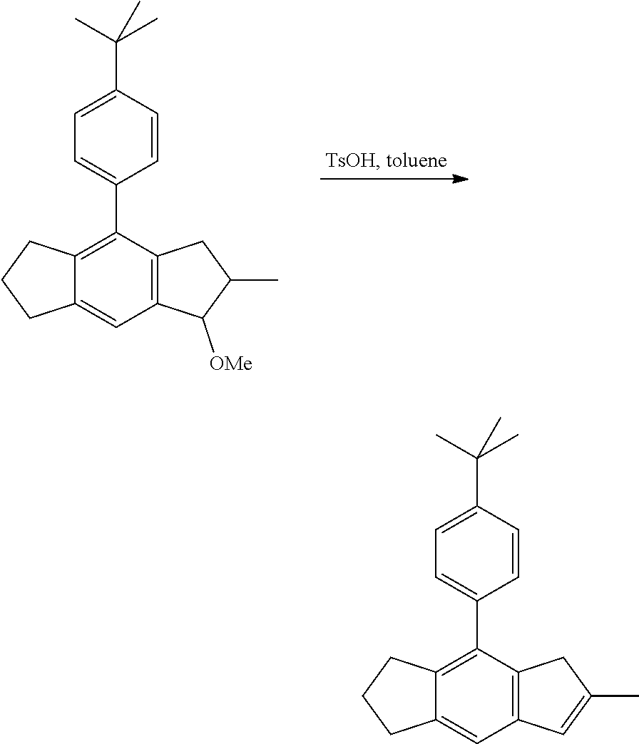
C12=C(C=C(C)C1)C=C1C(=C2C2=CC=C(C(C)(C)C)C=C2)CCC1.C12=C(C([OMe])C(C)C1)C=C1C(=C2C2=CC=C(C(C)(C)C)C=C2)CCC1
